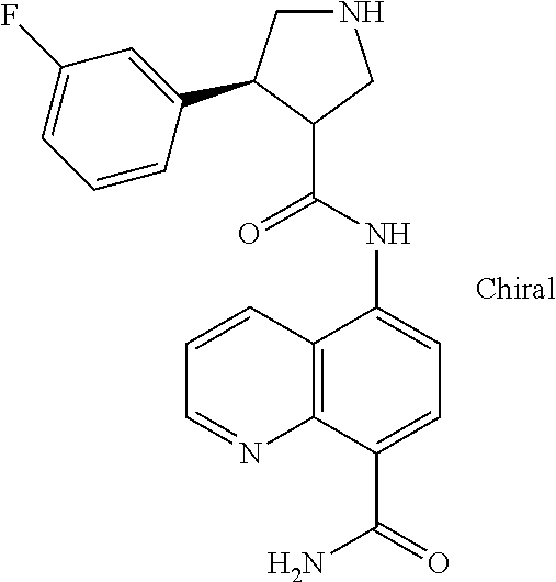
C12=C(C(C(=O)N)=CC=C1NC(=O)C1CNCC1C1=CC(F)=CC=C1)N=CC=C2
